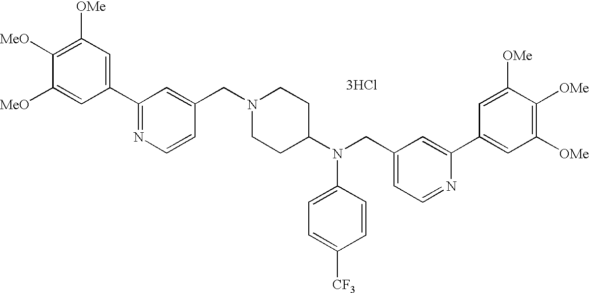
[3HCl].C1([OMe])=C([MeO])C([MeO])=CC(C2=NC=CC(CN3CCC(N(CC4=CC=NC(C5=CC([OMe])=C([OMe])C([OMe])=C5)=C4)C4=CC=C([CF3])C=C4)CC3)=C2)=C1
